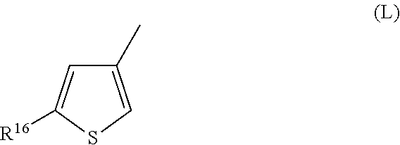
C1(C)=CSC([R16])=C1
